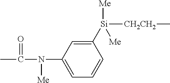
N(C1=CC=CC([Si]([Me])([Me])[CH2CH2]C)=C1)(C(C)=O)[Me]
